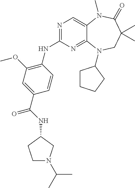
N1=C(NC2=C(OC)C=C(C(=O)NC3CCN(C(C)C)C3)C=C2)N=C2C(=C1)N(C)C(=O)C(C)(C)CN2C1CCCC1
